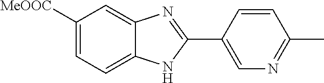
C1([MeOOC])=CC=C2C(=C1)N=C(C1=CN=C(C)C=C1)N2
